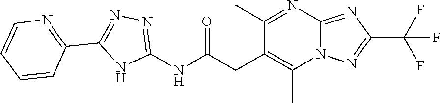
C1(NC(=O)CC2=C(C)N3C(=NC(C(F)(F)F)=N3)N=C2C)=NN=C(C2=NC=CC=C2)N1
